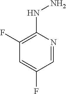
C1(F)=C(NN)N=CC(F)=C1
